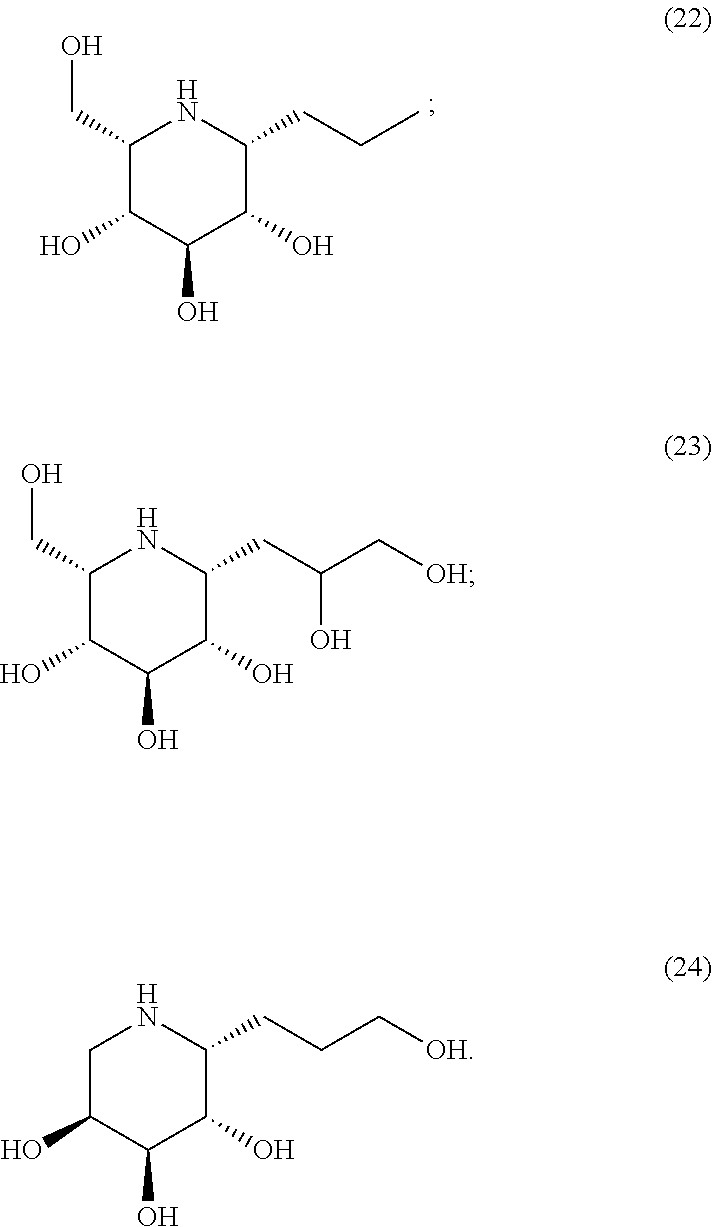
C1(CO)C(O)C(O)C(O)C(CCC)N1.C1C(O)C(O)C(O)C(CCC[OH])N1.C1(CO)C(O)C(O)C(O)C(CC(C[OH])O)N1
